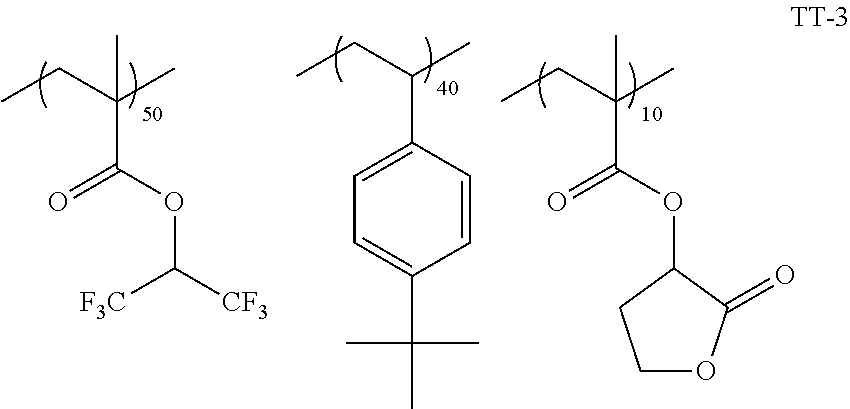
CCC(C)(C(=O)OC([CF3])[F3C])C.CCC(C)C1=CC=C(C(C)(C)C)C=C1.CCC(C)(C(=O)OC1CCOC1=O)C
